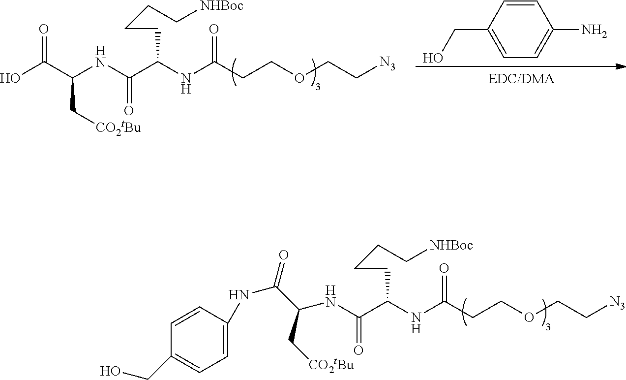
N(C(C(NC(CCOCC[N3])=O)CCCC[NHBoc])=O)C(C(NC1=CC=C(CO)C=C1)=O)C[CO2tBu].OC(C(NC(C(NC(CCOCC[N3])=O)CCCC[NHBoc])=O)C[CO2tBu])=O.C1(CO)=CC=C(N)C=C1
